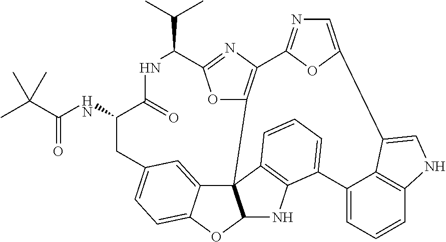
C(=O)(NC1C(=O)NC(C(C)C)C2=NC3=C(O2)C24C5=CC(=CC=C5OC2NC2=C4C=CC=C2C2=CC=CC4=C2C(=CN4)C2=CN=C3O2)C1)C(C)(C)C
